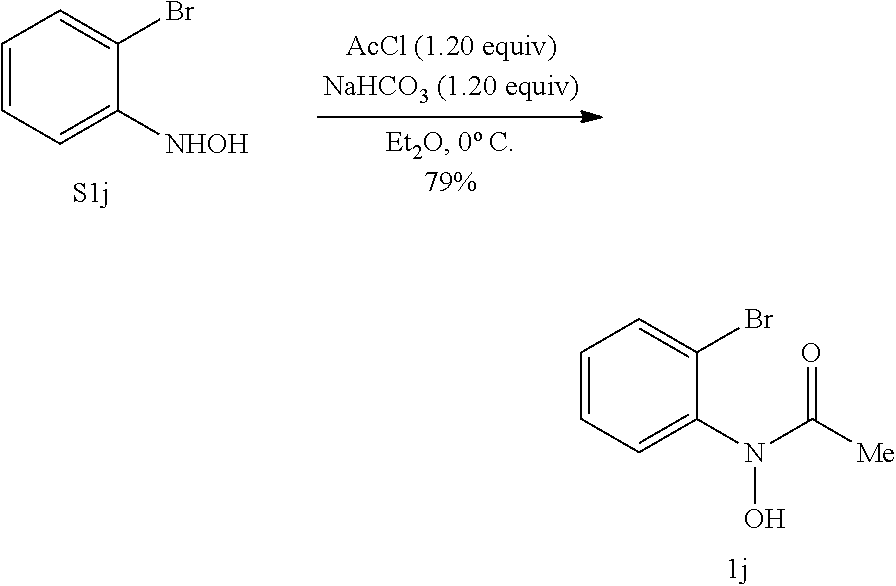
C1=CC=C([NHOH])C(Br)=C1.C1=CC=C(N(C([Me])=O)O)C(Br)=C1
